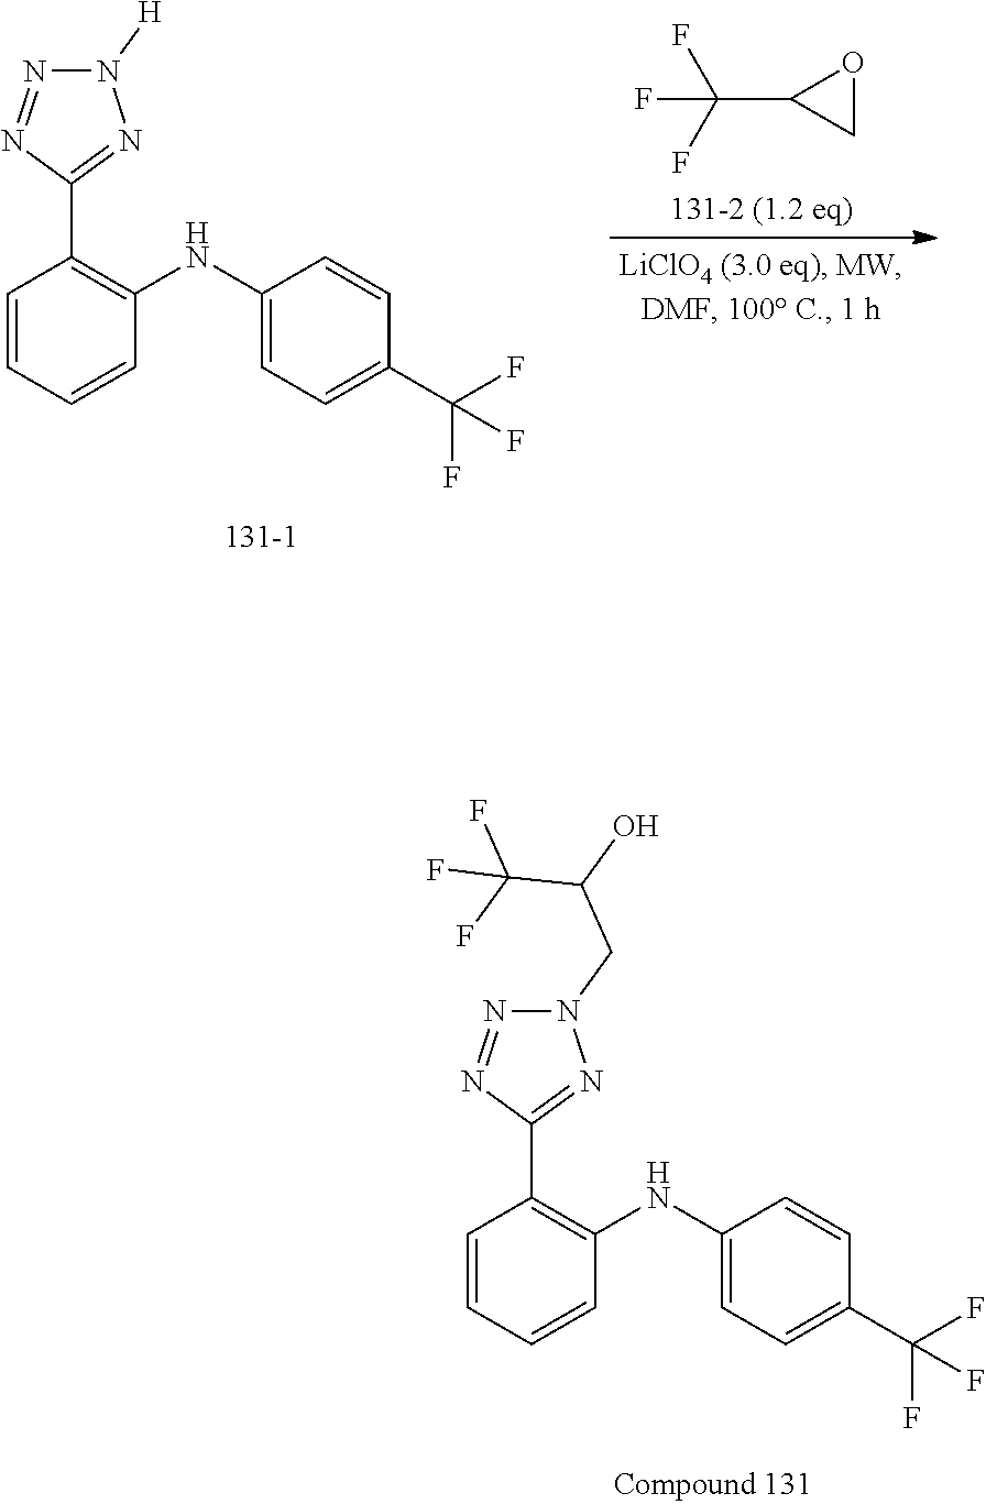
C1=CC=CC(NC2=CC=C(C(F)(F)F)C=C2)=C1C1=NN([H])N=N1.C1OC1C(F)(F)F.C1=CC=CC(NC2=CC=C(C(F)(F)F)C=C2)=C1C1=NN(CC(O)C(F)(F)F)N=N1
